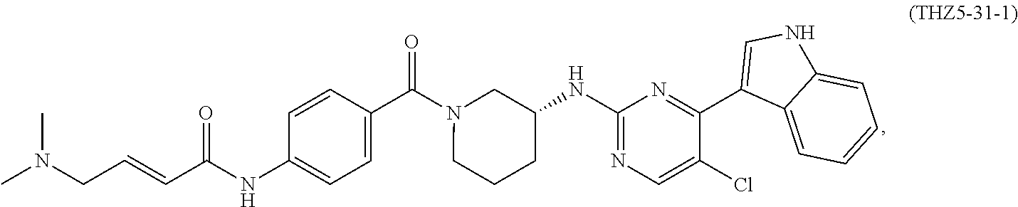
CN(CC=CC(NC1=CC=C(C(N2CCCC(NC3=NC=C(Cl)C(C4=CNC5=CC=CC=C45)=N3)C2)=O)C=C1)=O)C
